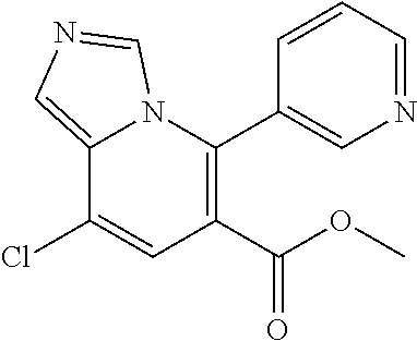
C12=CN=CN1C(C1=CN=CC=C1)=C(C(OC)=O)C=C2Cl
